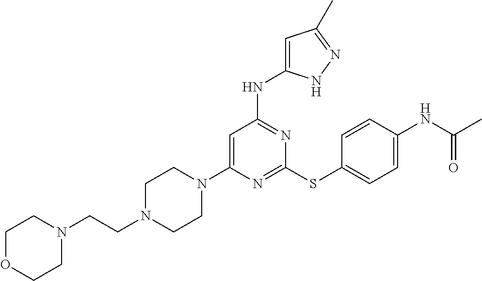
N1=C(SC2=CC=C(NC(C)=O)C=C2)N=C(NC2=CC(C)=NN2)C=C1N1CCN(CCN2CCOCC2)CC1
